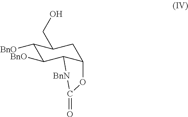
C1([BnO])C([BnO])C2C(CC1CO)OC(=O)[BnN]2
